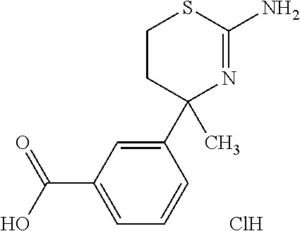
C1(C2(C)N=C(N)SCC2)=CC(C(O)=O)=CC=C1.Cl
